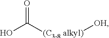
C(=O)([(C3-8 alkyl)][OH])O
